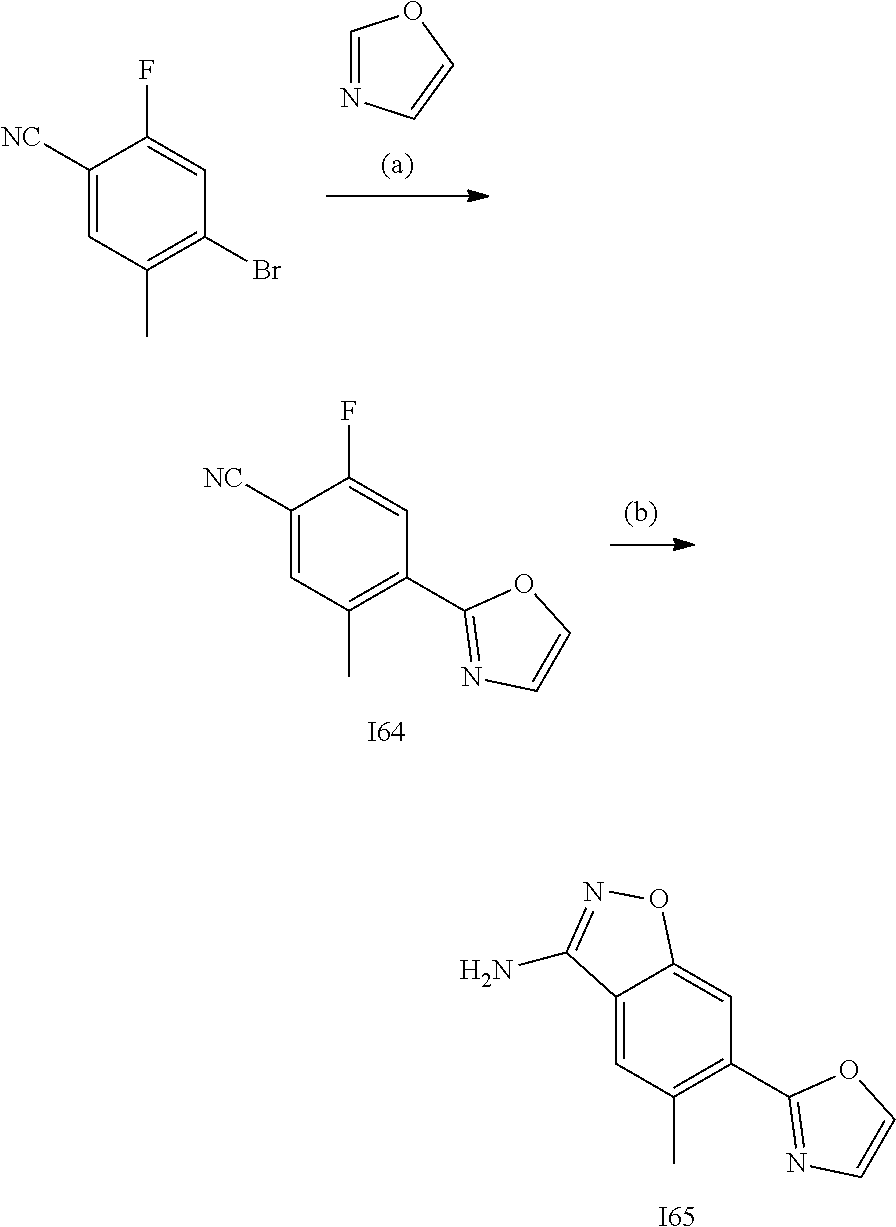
[I65].C12=CC(C)=C(C3=NC=CO3)C=C1ON=C2N.C1=NC=CO1.C1([NC])=CC(C)=C(Br)C=C1F.C1([NC])=CC(C)=C(C2=NC=CO2)C=C1F.[I64]
